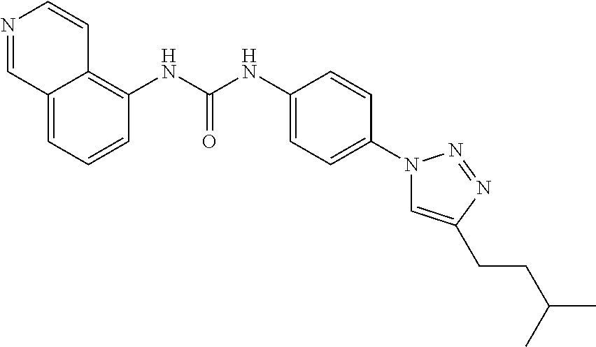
C12=CC=CC(NC(NC3=CC=C(N4C=C(CCC(C)C)N=N4)C=C3)=O)=C1C=CN=C2
